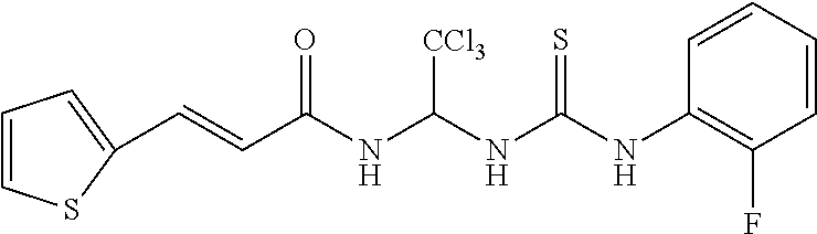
C1=CSC(C=CC(NC(NC(NC2=C(F)C=CC=C2)=S)[CCl3])=O)=C1
